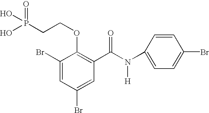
C1(Br)=CC(Br)=CC(C(=O)N([H])C2=CC=C(Br)C=C2)=C1OCCP(=O)(O)O
